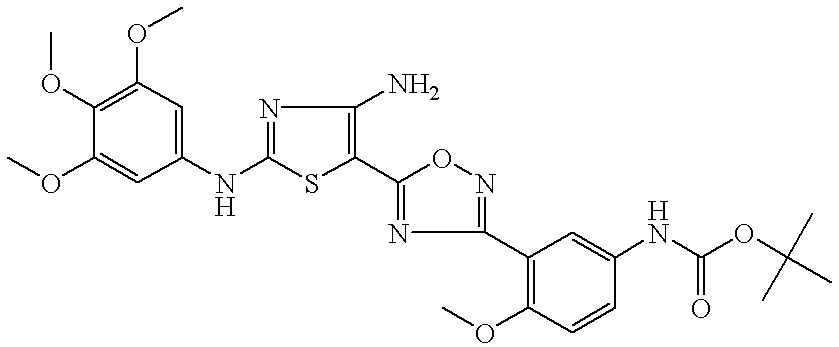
C1(NC2=NC(N)=C(C3=NC(C4=C(OC)C=CC(NC(OC(C)(C)C)=O)=C4)=NO3)S2)=CC(OC)=C(OC)C(OC)=C1
